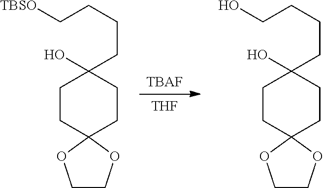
[THF].[TBAF].C1CC2(CCC1(O)CCCCO)OCCO2.C1CC2(CCC1(O)CCCC[TBSO])OCCO2
